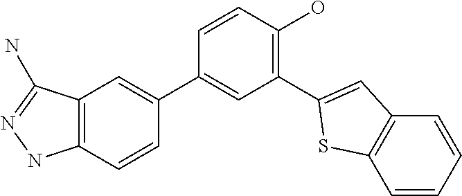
C12=C(C=CC(C3=CC(C4=CC5=C(C=CC=C5)S4)=C(O)C=C3)=C1)NN=C2N
